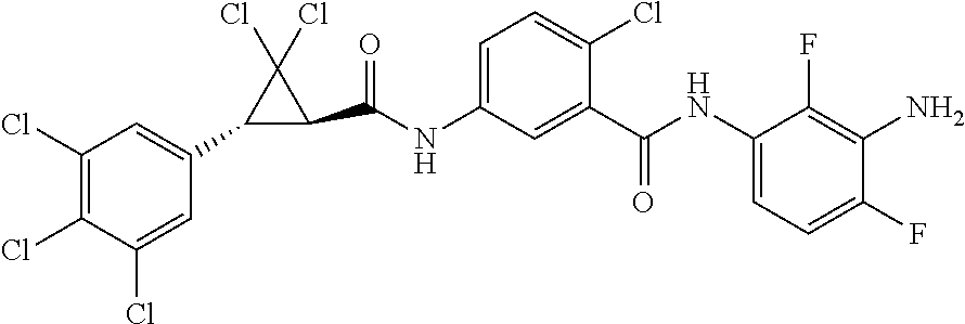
NC1=C(F)C(NC(=O)C2=CC(NC(=O)C3C(Cl)(Cl)C3C3=CC(Cl)=C(Cl)C(Cl)=C3)=CC=C2Cl)=CC=C1F
